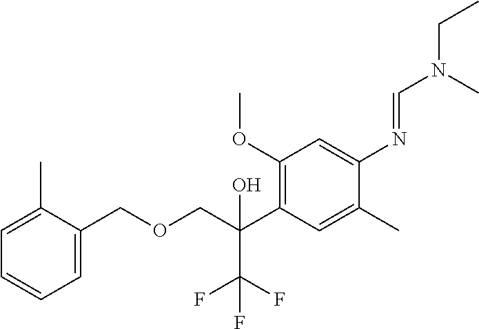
C1(OC)=C(C(COCC2=CC=CC=C2C)(O)C(F)(F)F)C=C(C)C(N=CN(CC)C)=C1
